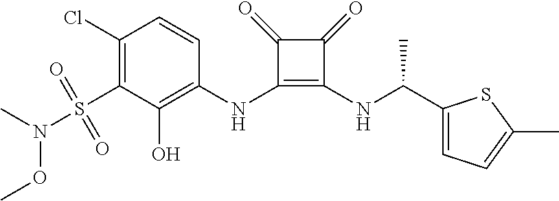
C1(Cl)=C(S(N(C)OC)(=O)=O)C(O)=C(NC2=C(NC(C3=CC=C(C)S3)C)C(=O)C2=O)C=C1
